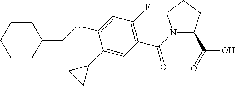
C1CC(COC2=CC(F)=C(C(N3C(C(=O)O)CCC3)=O)C=C2C2CC2)CCC1
